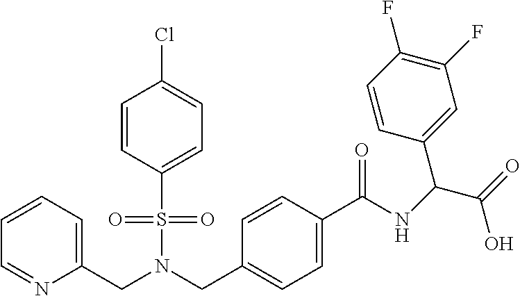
C(N(CC1=CC=C(C(NC(C(=O)O)C2=CC(F)=C(F)C=C2)=O)C=C1)S(=O)(=O)C1=CC=C(Cl)C=C1)C1=CC=CC=N1
